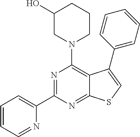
C1=CC=NC(C2=NC(N3CCCC(O)C3)=C3C(=N2)SC=C3C2=CC=CC=C2)=C1
